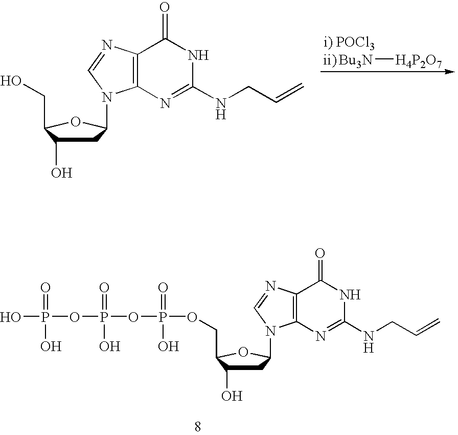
C1C(O)C(CO)OC1N1C2=C(N=C1)C(=O)NC(NCC=C)=N2.[Bu3N][H4P2O7].[ii)].C1C(O)C(COP(OP(OP(O)(=O)O)(=O)O)(=O)O)OC1N1C2=C(N=C1)C(=O)NC(NCC=C)=N2
